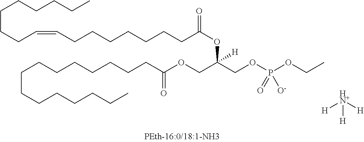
C(CCC=CCCCCCCCC(OC(COP(OCC)(=O)[O-])(COC(CCCCCCCCCCCCCCC)=O)[H])=O)CCCCC.[H][HN+]([H])[H]
